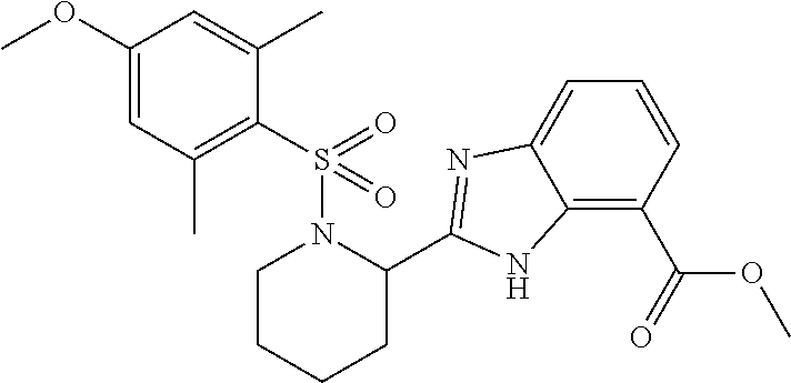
C1(C2=NC3=CC=CC(C(=O)OC)=C3N2)N(S(=O)(C2=C(C)C=C(OC)C=C2C)=O)CCCC1
